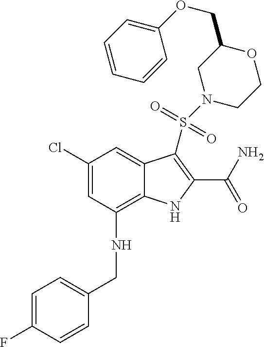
C1(Cl)=CC(NCC2=CC=C(F)C=C2)=C2C(=C1)C(S(N1CCOC(COC3=CC=CC=C3)C1)(=O)=O)=C(C(N)=O)N2
